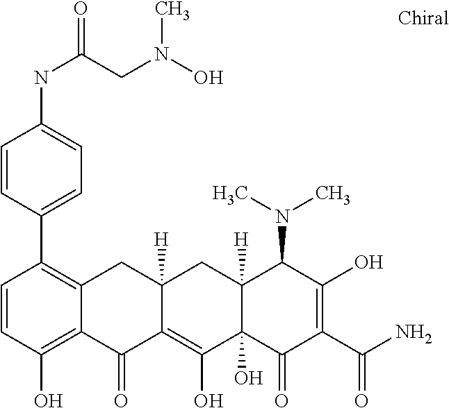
C1=CC(O)=C2C(=C1C1=CC=C(NC(CN(O)C)=O)C=C1)CC1([H])C(=C(O)C3(O)C([H])(C1)C(N(C)C)C(O)=C(C(N)=O)C3=O)C2=O
